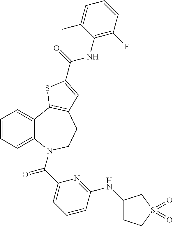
C1=CC=C2C(=C1)C1=C(CCN2C(C2=CC=CC(NC3CCS(=O)(=O)C3)=N2)=O)C=C(C(=O)NC2=C(F)C=CC=C2C)S1
